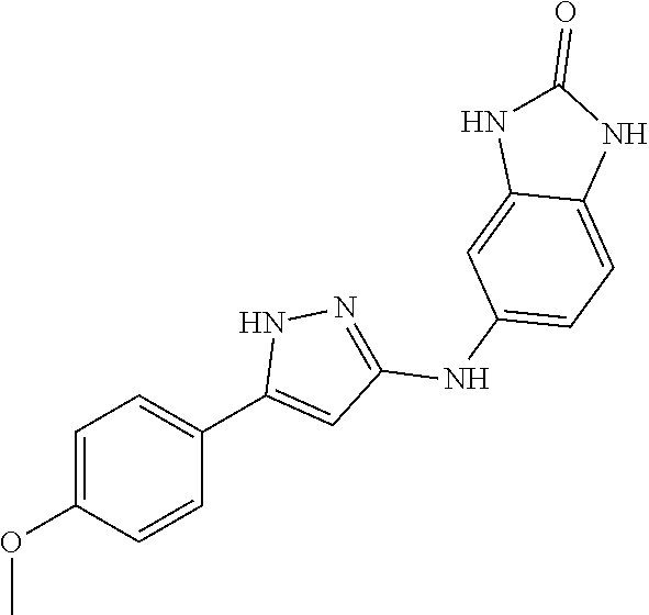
C1=C(OC)C=CC(C2=CC(NC3=CC=C4C(=C3)NC(=O)N4)=NN2)=C1
